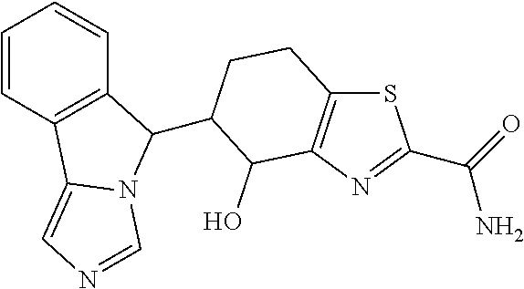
C1=CC2=C(C=C1)C(C1CCC3=C(N=C(C(=O)N)S3)C1O)N1C2=CN=C1
